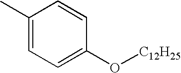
C1=CC(C)=CC=C1O[C12H25]
